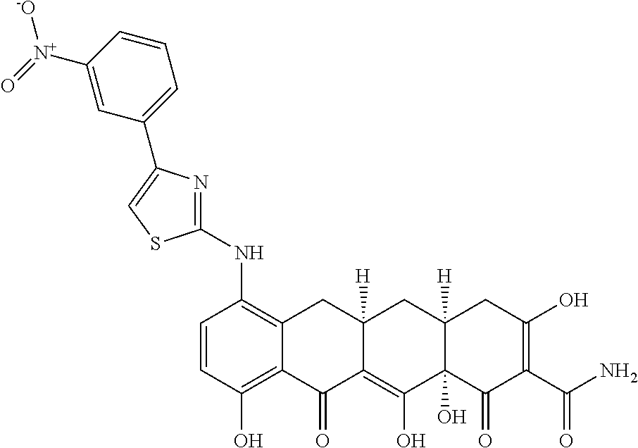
C1=CC(O)=C2C(=C1NC1=NC(C3=CC=CC([N+](=O)[-O])=C3)=CS1)CC1([H])C(=C(O)C3(O)C([H])(C1)CC(O)=C(C(N)=O)C3=O)C2=O
